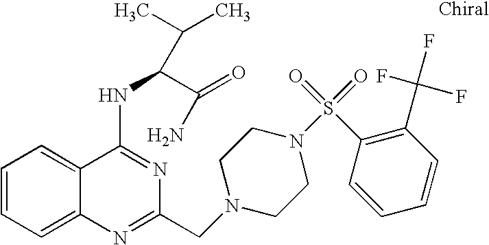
C1=CC=C2C(=C1)C(NC(C(=O)N)C(C)C)=NC(CN1CCN(S(C3=C(C(F)(F)F)C=CC=C3)(=O)=O)CC1)=N2
